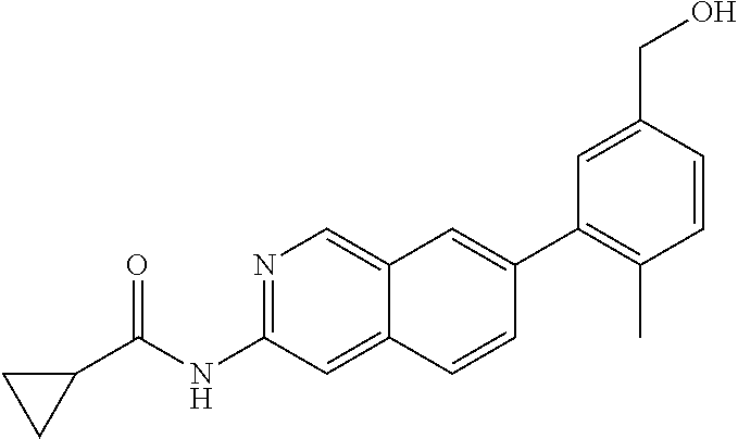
N1=C(NC(C2CC2)=O)C=C2C(=C1)C=C(C1=C(C)C=CC(CO)=C1)C=C2
